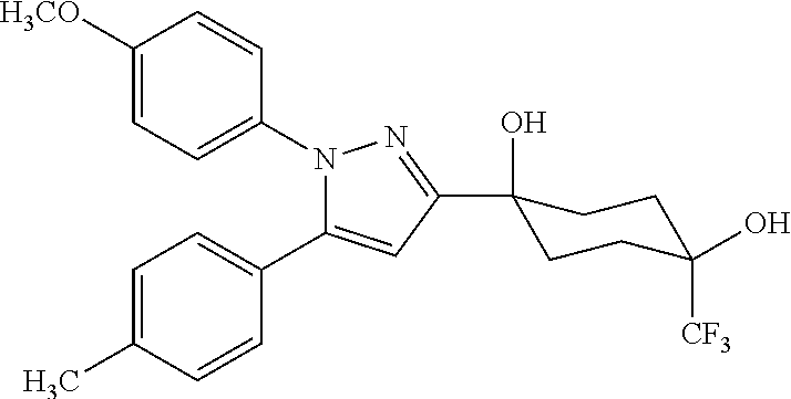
N1(C2=CC=C([H3CO])C=C2)C(C2=CC=C(C)C=C2)=CC(C2(O)CCC(O)([CF3])CC2)=N1
